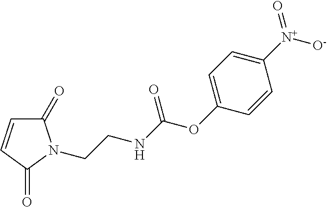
C1(=O)C=CC(=O)N1CCNC(OC1=CC=C([N+](=O)[O-])C=C1)=O
